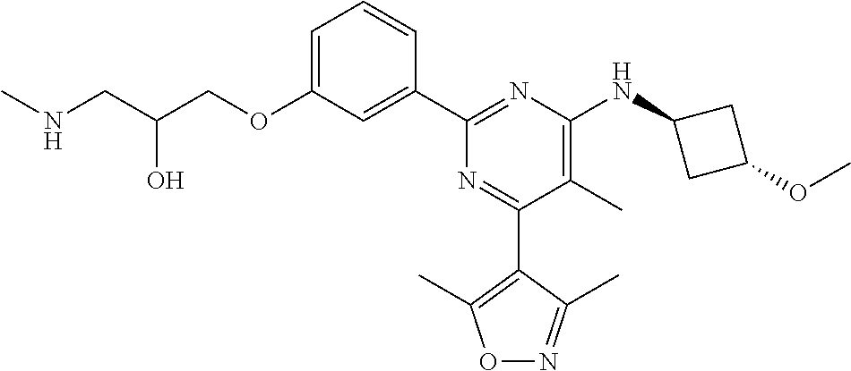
C1=C(OCC(CNC)O)C=C(C2=NC(NC3CC(OC)C3)=C(C)C(C3=C(C)ON=C3C)=N2)C=C1
